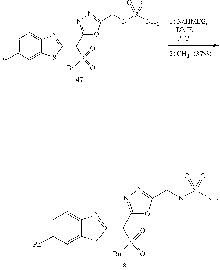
C1=C([Ph])C=C2C(=C1)N=C(C(C1=NN=C(CNS(N)(=O)=O)O1)S(=O)(=O)[Bn])S2.C1=C([Ph])C=C2C(=C1)N=C(C(C1=NN=C(CN(C)S(=O)(N)=O)O1)S(=O)(=O)[Bn])S2
